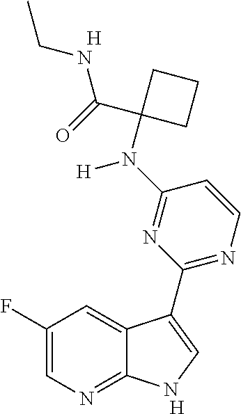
C1(F)=CN=C2C(=C1)C(C1=NC=CC(N(C3(C(=O)NCC)CCC3)[H])=N1)=CN2.[H].[H]
